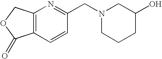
C12=C(C=CC(CN3CCCC(O)C3)=N1)C(=O)OC2
